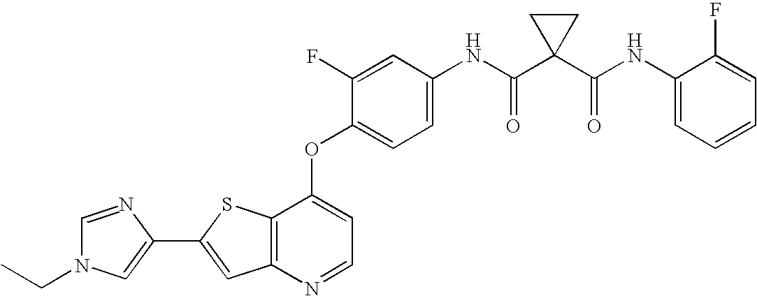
C12=C(SC(C3=CN(CC)C=N3)=C1)C(OC1=CC=C(NC(C3(C(NC4=CC=CC=C4F)=O)CC3)=O)C=C1F)=CC=N2
